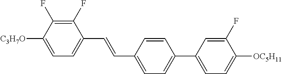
C1(F)=C(F)C([C3H7O])=CC=C1C=CC1=CC=C(C2=CC=C([OC5H11])C(F)=C2)C=C1
